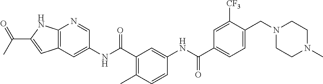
C1(CN2CCN(C)CC2)=CC=C(C(=O)NC2=CC(C(NC3=CC4=C(N=C3)NC(C(C)=O)=C4)=O)=C(C)C=C2)C=C1[CF3]
